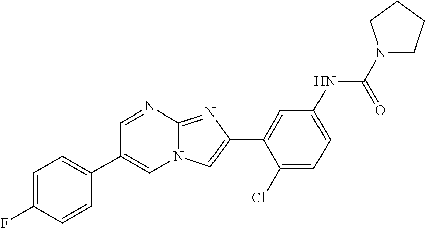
C1=NC2=NC(C3=CC(NC(N4CCCC4)=O)=CC=C3Cl)=CN2C=C1C1=CC=C(F)C=C1
